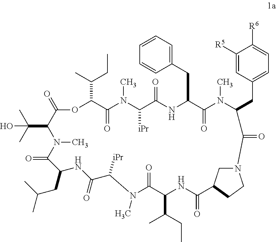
C1=C([R5])C([R6])=CC=C1CC1N(C)C(=O)C(CC2=CC=CC=C2)NC(=O)C([iPr])N(C)C(=O)C(C(CC)C)OC(=O)C(C(C)(C)O)N(C)C(=O)C(CC(C)C)NC(=O)C([iPr])N(C)C(=O)C(C(C)CC)NC(=O)C2CN(CC2)C1=O
